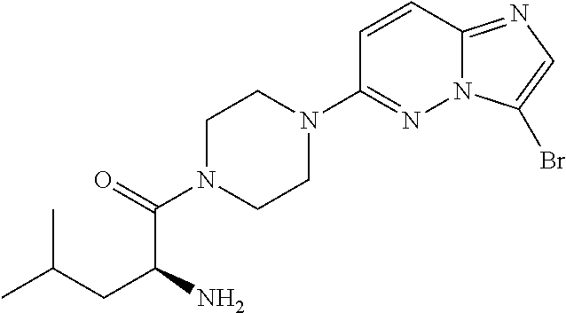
C1=CC2=NC=C(Br)N2N=C1N1CCN(C(=O)C(CC(C)C)N)CC1
